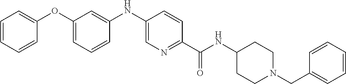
C1=C(OC2=CC=CC=C2)C=C(NC2=CN=C(C(NC3CCN(CC4=CC=CC=C4)CC3)=O)C=C2)C=C1
